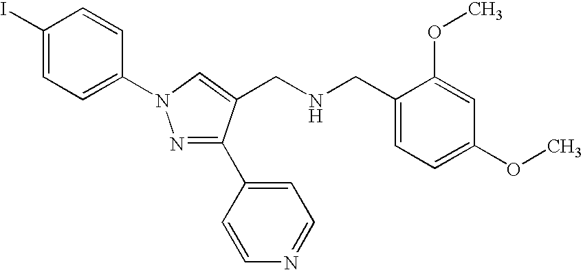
C1(I)=CC=C(N2N=C(C3=CC=NC=C3)C(CNCC3=CC=C(OC)C=C3OC)=C2)C=C1
